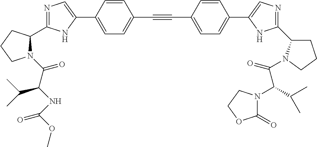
N1=C(C2N(C(C(NC(=O)OC)C(C)C)=O)CCC2)NC(C2=CC=C(C#CC3=CC=C(C4=CN=C(C5CCCN5C(=O)C(C(C)C)N5C(=O)OCC5)N4)C=C3)C=C2)=C1
